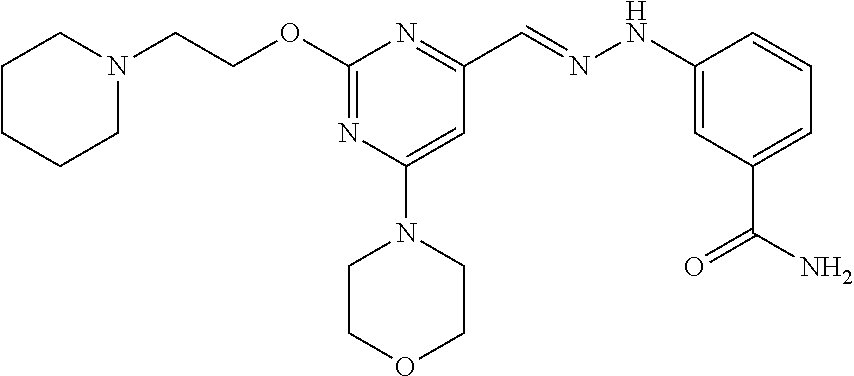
C1CCCN(CCOC2=NC(N3CCOCC3)=CC(C=NNC3=CC(C(N)=O)=CC=C3)=N2)C1
